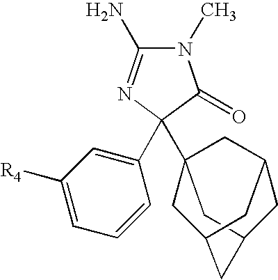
N1(C)C(N)=NC(C2=CC([R4])=CC=C2)(C23CC4CC(CC(C2)C4)C3)C1=O
